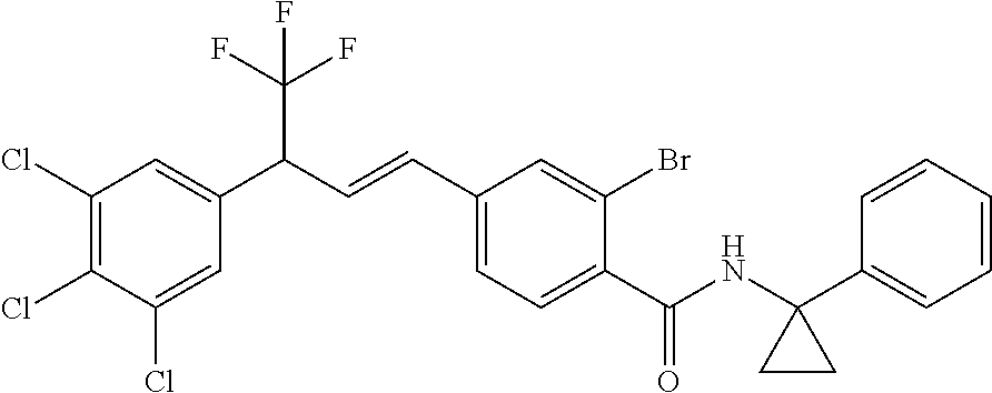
C1(Cl)=C(Cl)C(Cl)=CC(C(C=CC2=CC=C(C(=O)NC3(C4=CC=CC=C4)CC3)C(Br)=C2)C(F)(F)F)=C1
